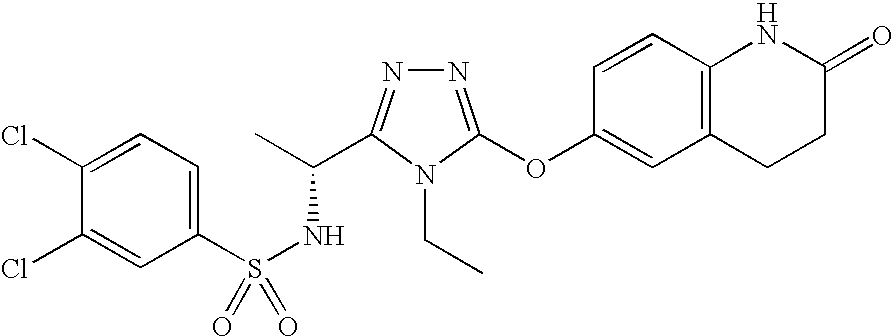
N1=C(OC2=CC3=C(C=C2)NC(=O)CC3)N(CC)C(C(C)NS(=O)(C2=CC=C(Cl)C(Cl)=C2)=O)=N1
